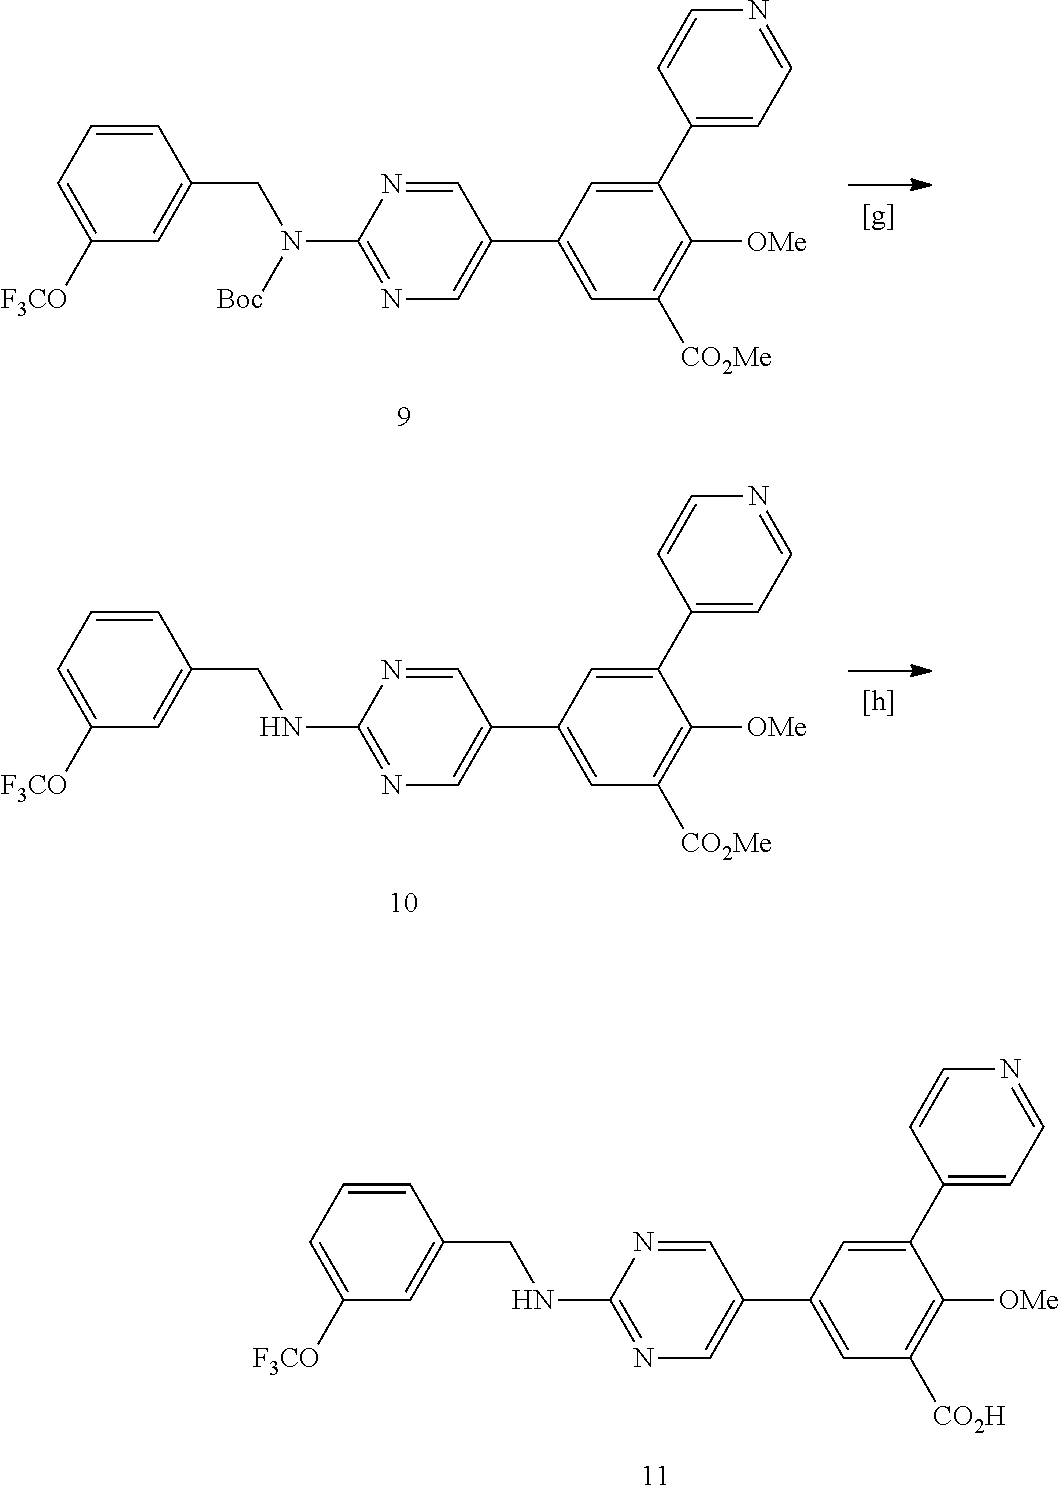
C1=CC=C([F3CO])C=C1CN(C1=NC=C(C2=CC([CO2Me])=C([OMe])C(C3=CC=NC=C3)=C2)C=N1)[Boc].C1=CC=C([F3CO])C=C1CNC1=NC=C(C2=CC([CO2Me])=C([OMe])C(C3=CC=NC=C3)=C2)C=N1.C1=CC=C([F3CO])C=C1CNC1=NC=C(C2=CC([CO2H])=C([OMe])C(C3=CC=NC=C3)=C2)C=N1
